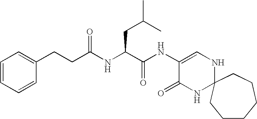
C(C(C(NC1=CNC2(NC1=O)CCCCCC2)=O)NC(CCC1=CC=CC=C1)=O)C(C)C
